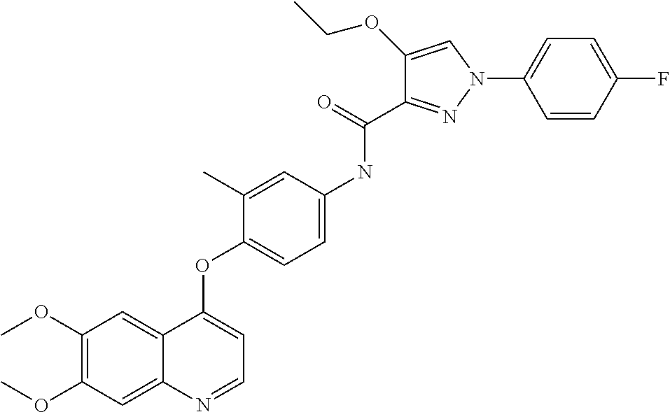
C1(OC)=C(OC)C=C2C(=C1)C(OC1=CC=C(NC(C3=NN(C4=CC=C(F)C=C4)C=C3OCC)=O)C=C1C)=CC=N2
